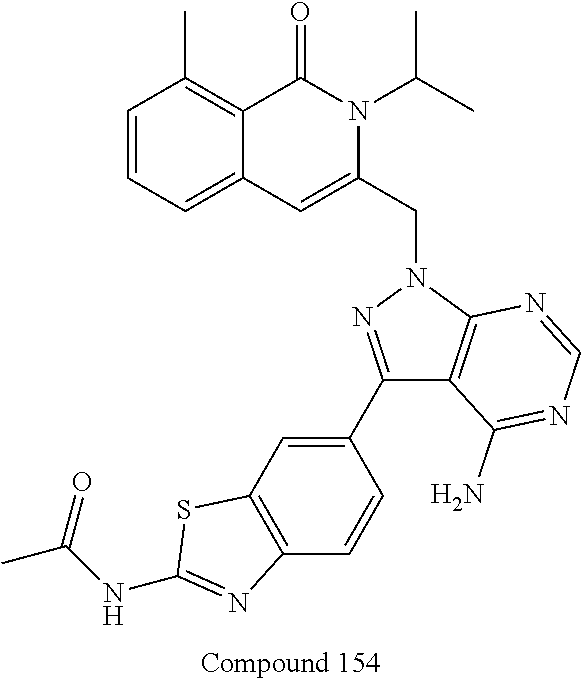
C1=CC=C2C(=C1C)C(=O)N(C(C)C)C(CN1N=C(C3=CC4=C(C=C3)N=C(NC(=O)C)S4)C3=C1N=CN=C3N)=C2
